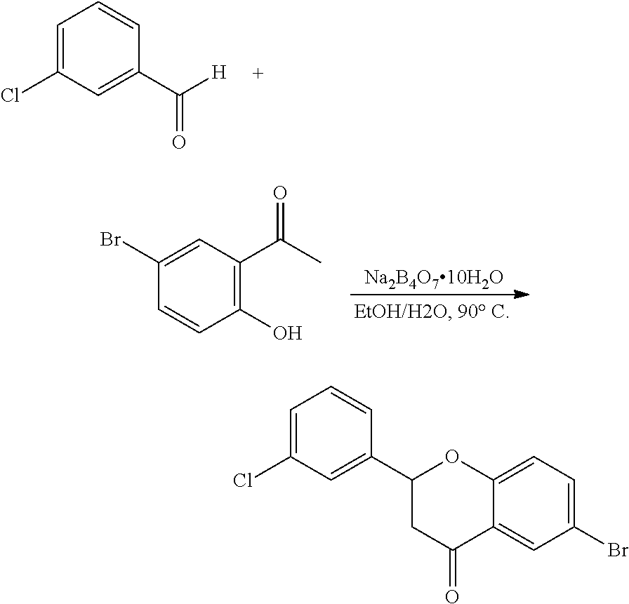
C1=C(Cl)C=C(C([H])=O)C=C1.C1(O)=C(C(C)=O)C=C(Br)C=C1.[Na2B4O710H2O].C1=C(Cl)C=C(C2CC(=O)C3=CC(Br)=CC=C3O2)C=C1
